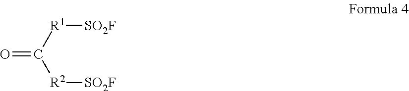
O=C([R1][SO2F])[R2][SO2F]
